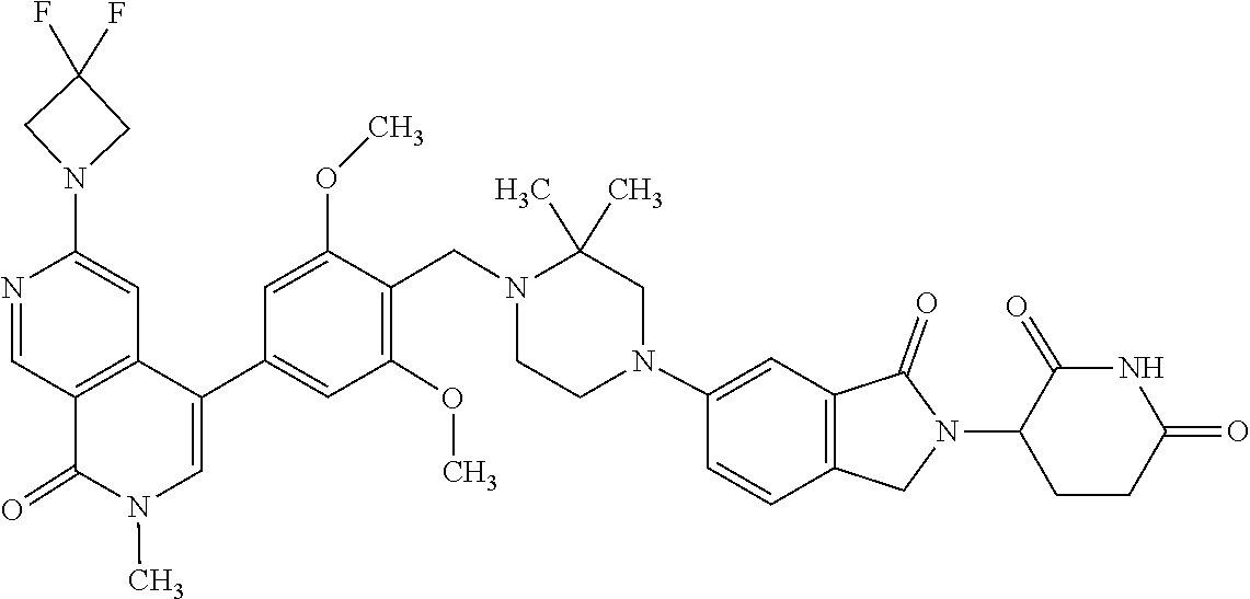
N1(C)C(=O)C2=C(C(C3=CC(OC)=C(CN4CCN(C5=CC6=C(C=C5)CN(C5CCC(=O)NC5=O)C6=O)CC4(C)C)C(OC)=C3)=C1)C=C(N1CC(F)(F)C1)N=C2
